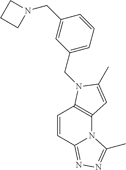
C1=CC2=NN=C(C)N2C2=C1N(CC1=CC=CC(CN3CCC3)=C1)C(C)=C2
